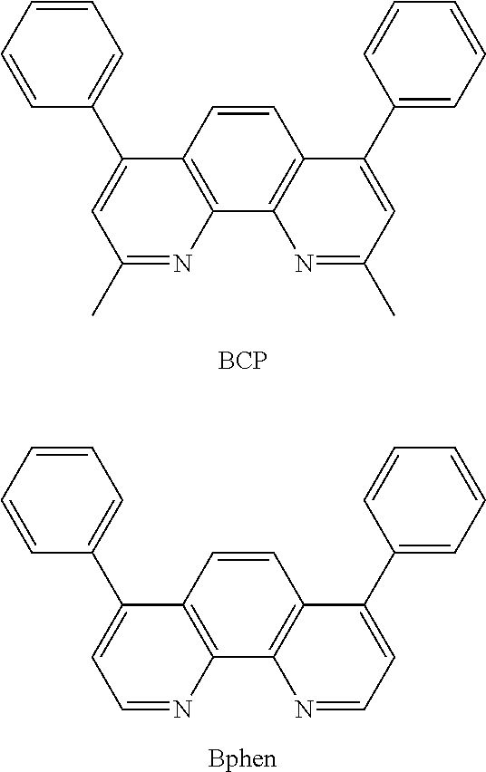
C12=C(C3=C(C=C1)C(C1=CC=CC=C1)=CC(C)=N3)N=C(C)C=C2C1=CC=CC=C1.[BCP].C12=C(C3=C(C=C1)C(C1=CC=CC=C1)=CC=N3)N=CC=C2C1=CC=CC=C1.[Bphen]
